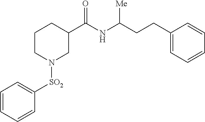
C1CN([SO2]C2=CC=CC=C2)CC(C(NC([Me])CCC2=CC=CC=C2)=O)C1
